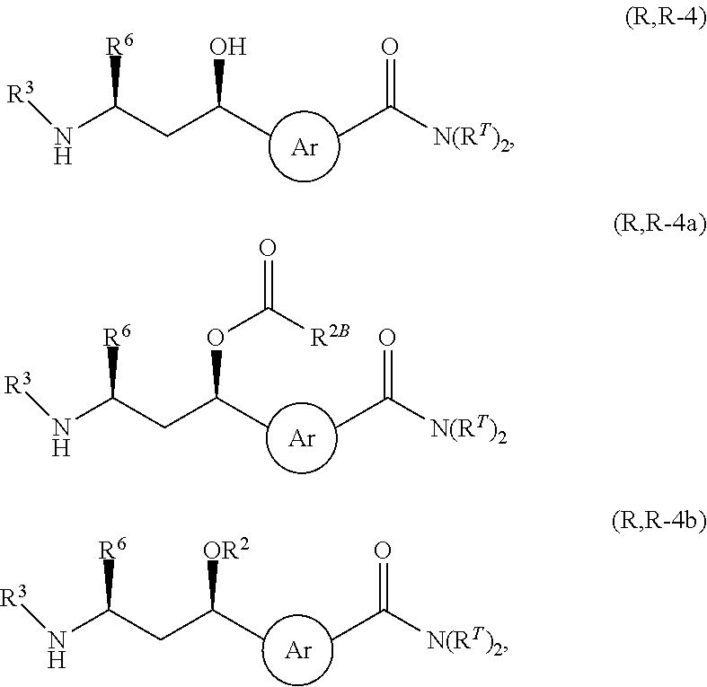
N(C(CC(C)O)[R6])[R3].[Ar].CC([N(RT)2])=O.N(C(CC(C)OC([R2B])=O)[R6])[R3].[Ar].CC([N(RT)2])=O.N(C(CC(C)[OR2])[R6])[R3].[Ar].CC([N(RT)2])=O
